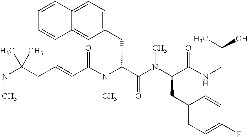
N(C(CC=CC(N(C(C(N(C(CC1=CC=C(F)C=C1)C(NCC(O)C)=O)C)=O)CC1=CC=C2C(=C1)C=CC=C2)C)=O)(C)C)C
